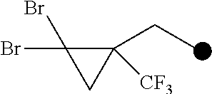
C1(Br)(Br)C(CC)([CF3])C1
